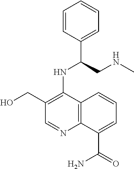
C1=CC(C(CNC)NC2=C(CO)C=NC3=C2C=CC=C3C(=O)N)=CC=C1
